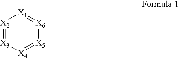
[X2]1=[X3][X4]=[X5][X6]=[X1]1
